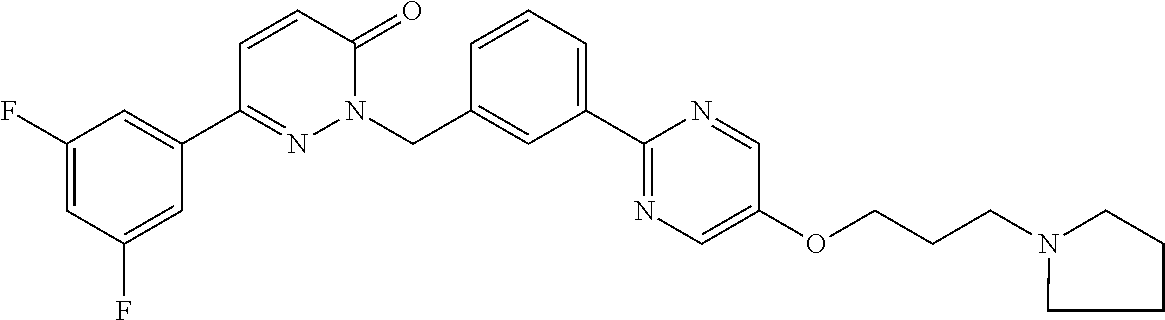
C1(F)=CC(C2=NN(CC3=CC(C4=NC=C(OCCCN5CCCC5)C=N4)=CC=C3)C(=O)C=C2)=CC(F)=C1
